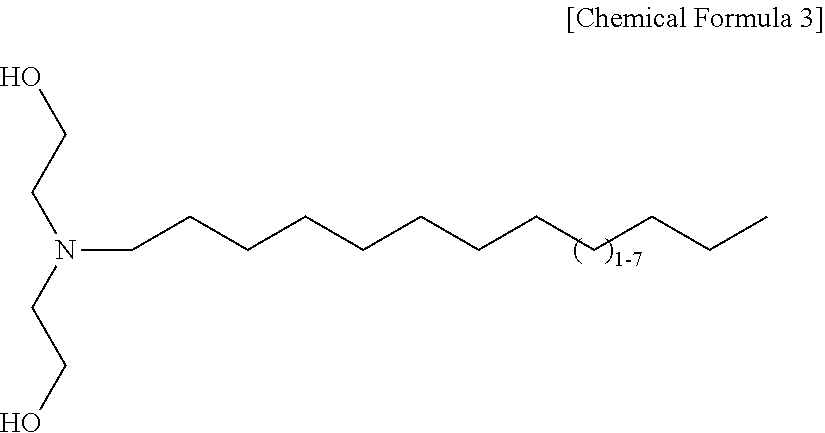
N(CCCCCCCCCCCC)(CCO)CCO
